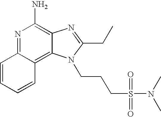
C1=CC=CC2=C3C(=C(N)N=C12)N=C(CC)N3CCCS(=O)(=O)N(C)C
